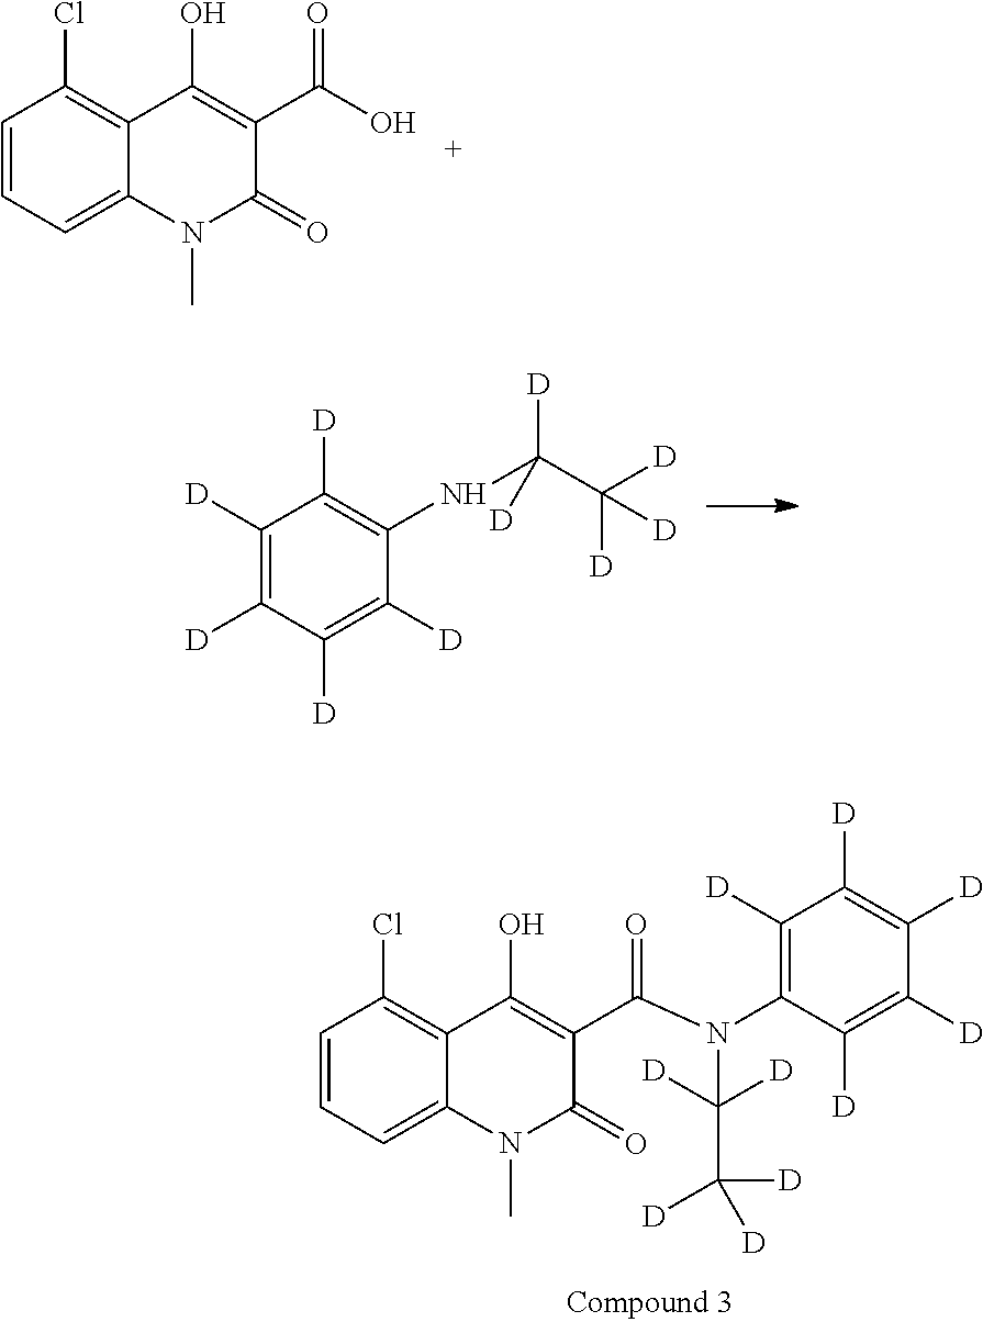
C1=CC=C2C(=C1Cl)C(O)=C(C(O)=O)C(=O)N2C.C1([D])=C([D])C([D])=C([D])C(NC(C([D])([D])[D])([D])[D])=C1[D].C1=CC=C2C(=C1Cl)C(O)=C(C(N(C1=C([D])C([D])=C([D])C([D])=C1[D])C([D])([D])C([D])([D])[D])=O)C(=O)N2C
